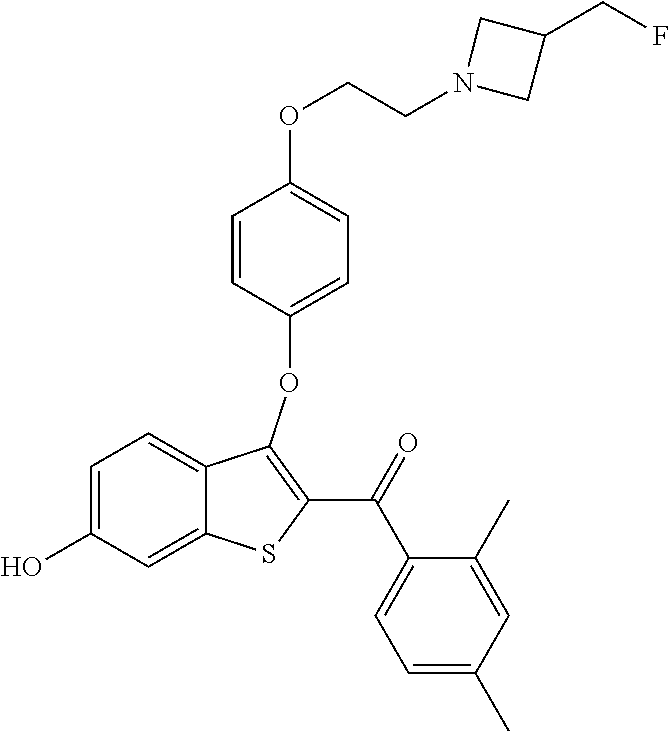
C1=C(O)C=C2C(=C1)C(OC1=CC=C(OCCN3CC(CF)C3)C=C1)=C(C(=O)C1=CC=C(C)C=C1C)S2
